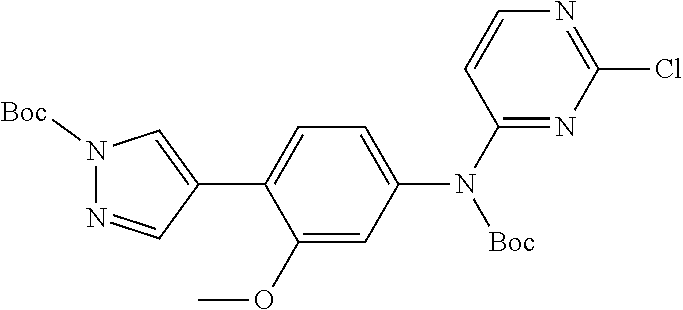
N1=CC(C2=CC=C(N(C3=NC(Cl)=NC=C3)[Boc])C=C2OC)=CN1[Boc]
